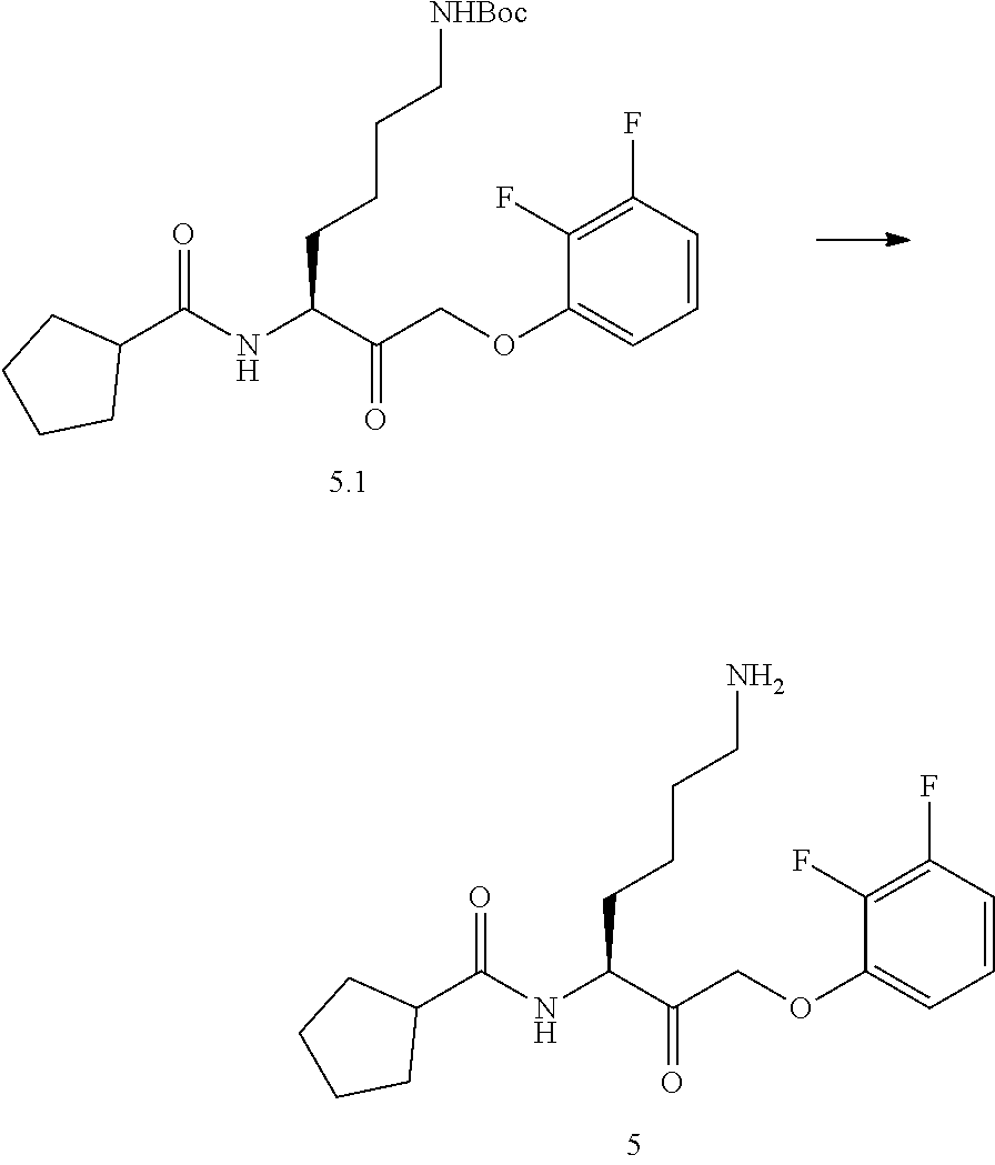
O=C(NC(C(COC1=CC=CC(F)=C1F)=O)CCCCN)C1CCCC1.O=C(NC(C(COC1=CC=CC(F)=C1F)=O)CCCC[NHBoc])C1CCCC1
